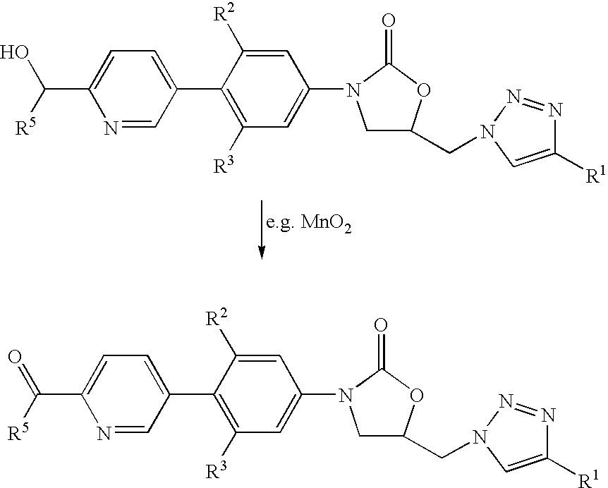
C(C1=CC=C(C2=C([R3])C=C(N3CC(CN4N=NC([R1])=C4)OC3=O)C=C2[R2])C=N1)(O)[R5].C(C1=CC=C(C2=C([R3])C=C(N3CC(CN4N=NC([R1])=C4)OC3=O)C=C2[R2])C=N1)(=O)[R5]
